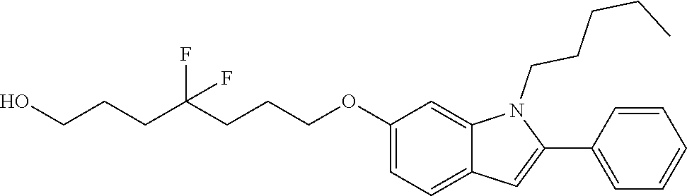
C(CCC(CCCOC1=CC=C2C(=C1)N(CCCCC)C(C1=CC=CC=C1)=C2)(F)F)O
